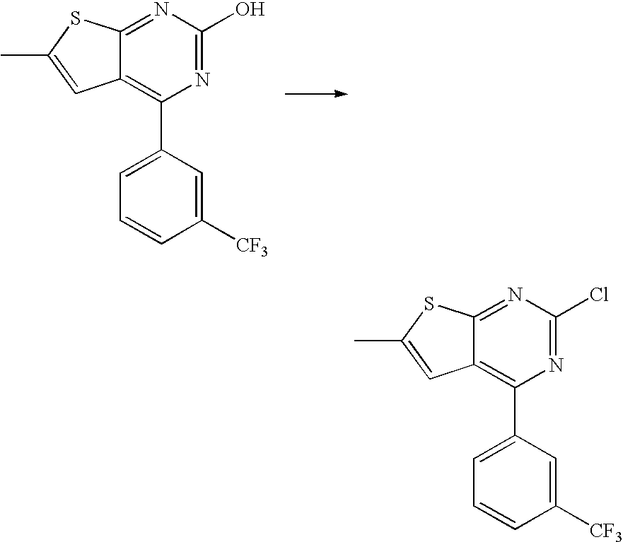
N1=C(O)N=C2C(=C1C1=CC=CC([CF3])=C1)C=C(C)S2.N1=C(Cl)N=C2C(=C1C1=CC=CC([CF3])=C1)C=C(C)S2
